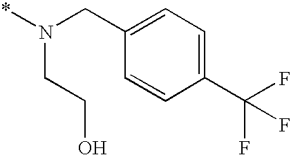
C1=C(CN(*)CCO)C=CC(C(F)(F)F)=C1
